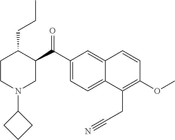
C12=CC(C(C3C(CCC)CCN(C4CCC4)C3)=O)=CC=C1C(CC#N)=C(OC)C=C2
